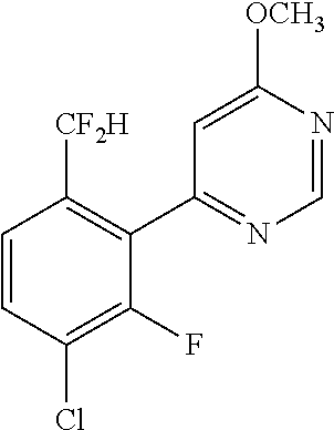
C1(C2=C([CF2H])C=CC(Cl)=C2F)=NC=NC([OCH3])=C1
